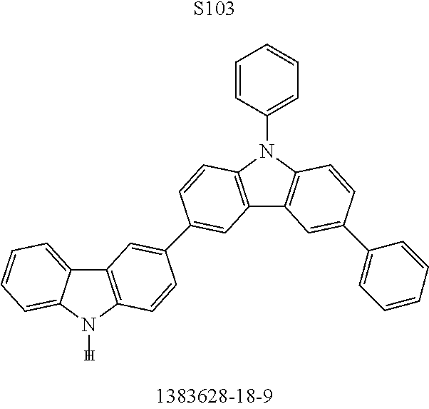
[S103].C12=C(N(C3=CC=CC=C3)C3=C1C=C(C1=CC4=C(N([H])C5=CC=CC=C45)C=C1)C=C3)C=CC(C1=CC=CC=C1)=C2
